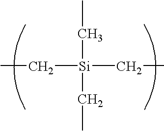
C([Si](CC)(CC)CC)C
